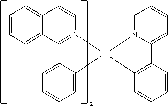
C12=CC=CC=C1C1=N(C=C2)[Ir]2(C3=CC=CC=C13)C1=C(C3=CC=CC=N32)C=CC=C1
